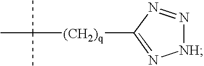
[NH]1N=NC([(CH2)q]C(C)(C)C)=N1
